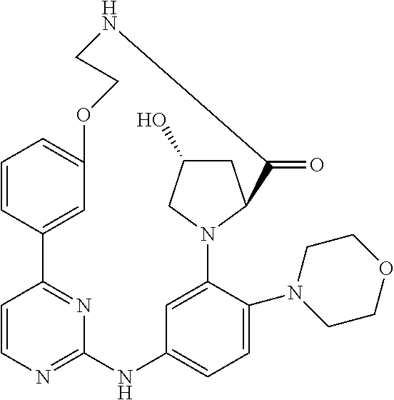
C1=CC2=CC(=C1)OCCNC(=O)C1N(C3=CC(=CC=C3N3CCOCC3)NC3=NC=CC2=N3)CC(O)C1
